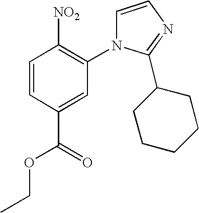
C1=CC(C(=O)OCC)=CC(N2C=CN=C2C2CCCCC2)=C1[NO2]
